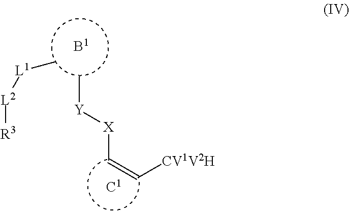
[L2]([R3])[L1]C.C[Y][X]C=C[CV1V2H]
